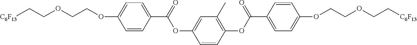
C1=CC(C(=O)OC2=CC(C)=C(OC(C3=CC=C(OCCOCC[C6F13])C=C3)=O)C=C2)=CC=C1OCCOCC[C6F13]
